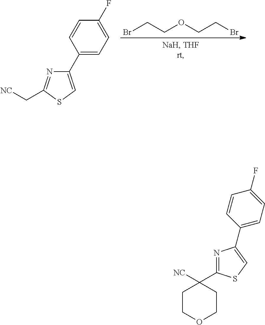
BrCCOCCBr.C1(C2=CC=C(F)C=C2)=CSC(C[NC])=N1.C1COCCC1([NC])C1=NC(C2=CC=C(F)C=C2)=CS1
